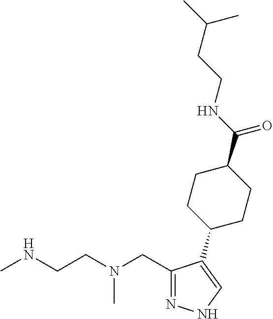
CNCCN(CC1=NNC=C1C1CCC(C(NCCC(C)C)=O)CC1)C
